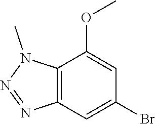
C12=C(C=C(Br)C=C1OC)N=NN2C
